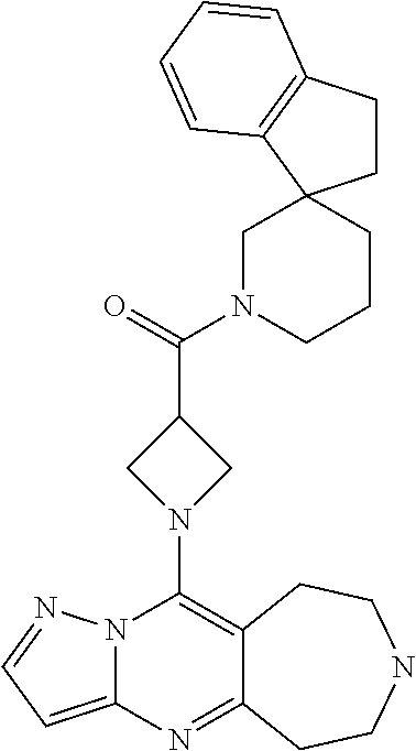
N12C(=CC=N1)N=C1C(=C2N2CC(C(=O)N3CCCC4(C3)CCC3=C4C=CC=C3)C2)CCNCC1
